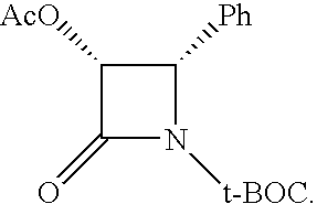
C1(=O)N([t-BOC])C([Ph])C1[AcO]
